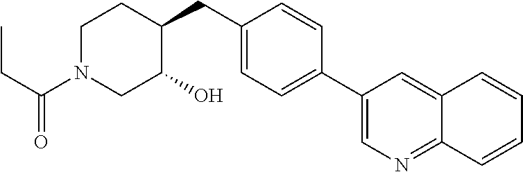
C1(C2=CC=C(CC3CCN(C(CC)=O)CC3O)C=C2)=CN=C2C(=C1)C=CC=C2
